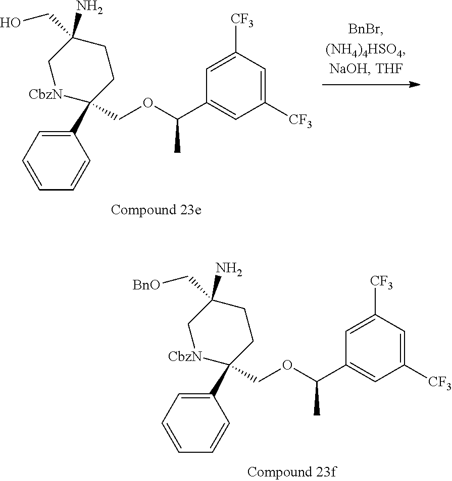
C1(C2(COC(C3=CC([CF3])=CC([CF3])=C3)C)CCC(N)(CO)C[CbzN]2)=CC=CC=C1.C1(C2(COC(C3=CC([CF3])=CC([CF3])=C3)C)CCC(N)(C[BnO])C[CbzN]2)=CC=CC=C1
